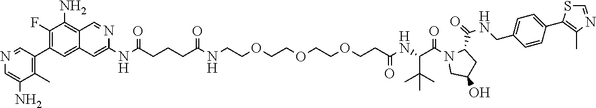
N(C(CCCC(NCCOCCOCCOCCC(NC(C(N1CC(O)CC1C(=O)NCC1=CC=C(C2=C(C)N=CS2)C=C1)=O)C(C)(C)C)=O)=O)=O)C1=CC2=CC(C3=C(C)C(N)=CN=C3)=C(F)C(N)=C2C=N1
